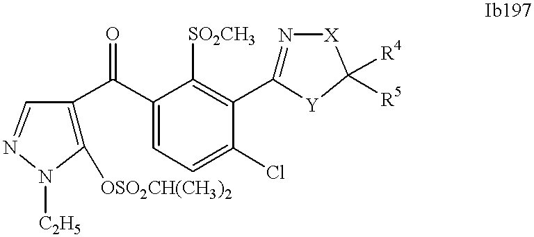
C1([OSO2CH(CH3)2])=C(C(C2=CC=C(Cl)C(C3=N[X]C([R4])([R5])[Y]3)=C2[SO2CH3])=O)C=NN1[C2H5]
